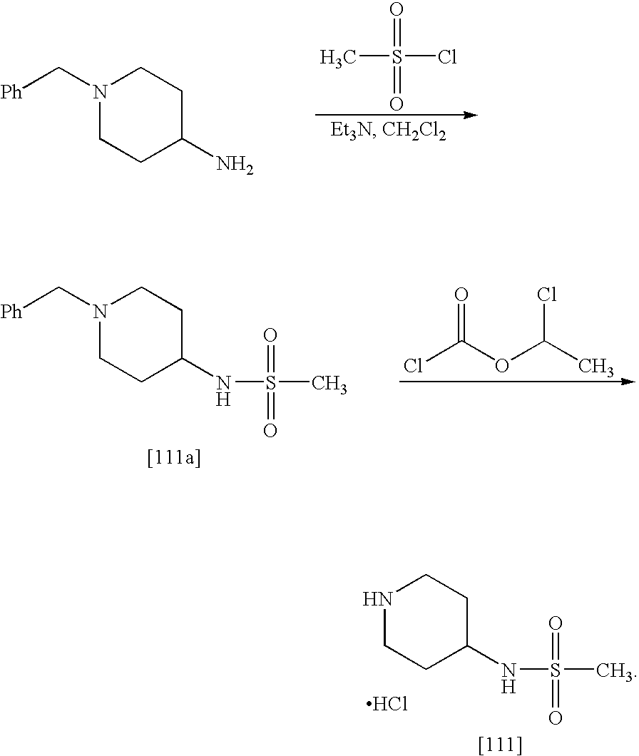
N1(C[Ph])CCC(N)CC1.CS(=O)(=O)Cl.N1(C[Ph])CCC(NS(=O)(=O)C)CC1.ClC(OC(C)Cl)=O.N1CCC(NS(=O)(=O)C)CC1.Cl
